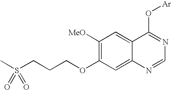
C1([MeO])=C(OCCCS(C)(=O)=O)C=C2C(=C1)C(O[Ar])=NC=N2
